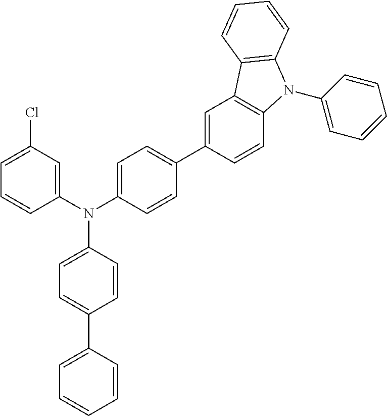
C1=C(Cl)C=C(N(C2=CC=C(C3=CC4=C(C=C3)N(C3=CC=CC=C3)C3=C4C=CC=C3)C=C2)C2=CC=C(C3=CC=CC=C3)C=C2)C=C1
